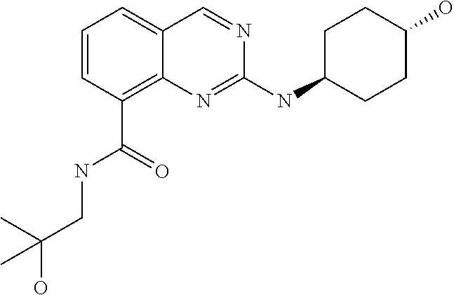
C1=CC=C2C(=C1C(=O)NCC(O)(C)C)N=C(NC1CCC(O)CC1)N=C2
